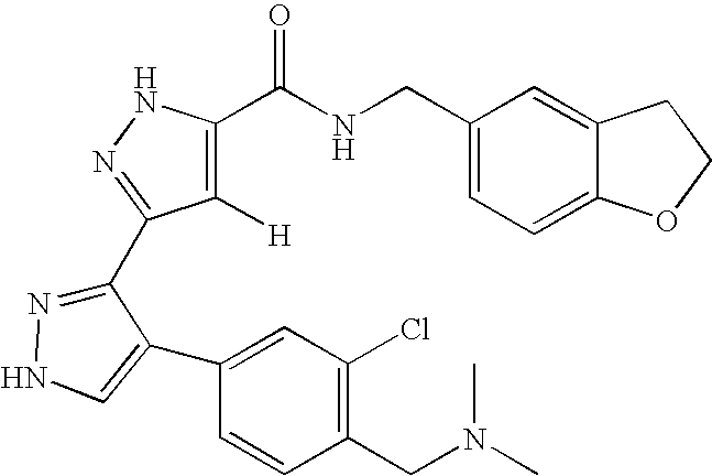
C1(CNC(C2=C([H])C(C3=NNC=C3C3=CC(Cl)=C(CN(C)C)C=C3)=NN2)=O)=CC=C2C(=C1)CCO2
